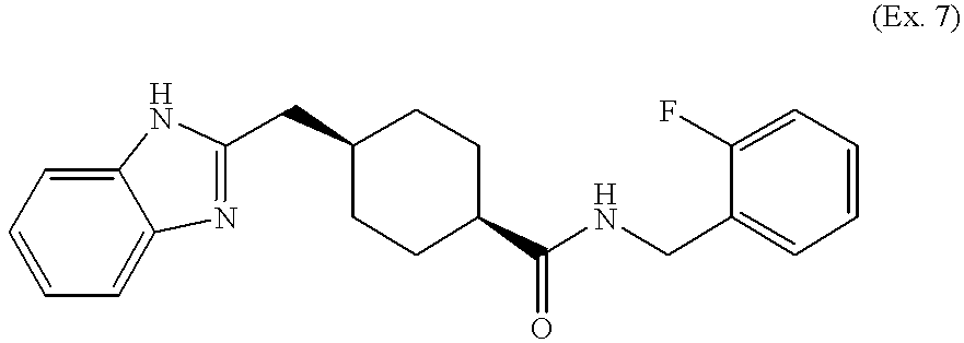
C1=CC=C2C(=C1)NC(CC1CCC(C(NCC3=CC=CC=C3F)=O)CC1)=N2
